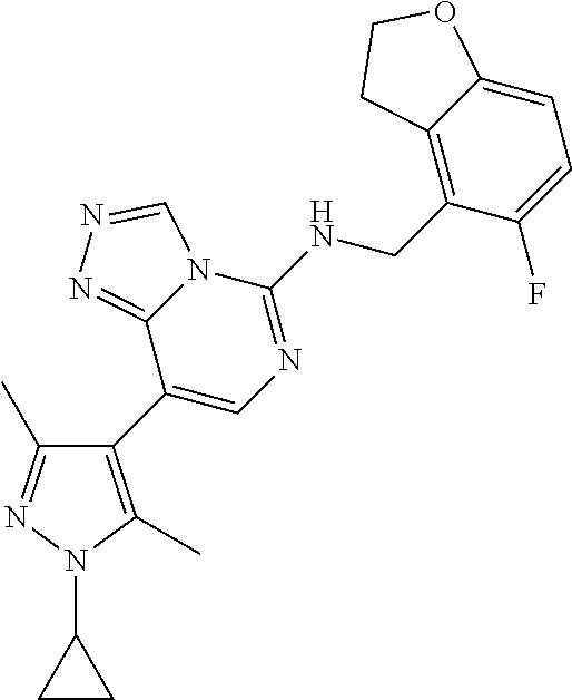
C1(C2=C(C)N(C3CC3)N=C2C)=CN=C(NCC2=C3C(=CC=C2F)OCC3)N2C1=NN=C2
